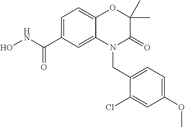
C1=C(C(NO)=O)C=C2C(=C1)OC(C)(C)C(=O)N2CC1=CC=C(OC)C=C1Cl
